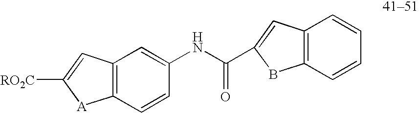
[RO2C]C1=CC2=C([A]1)C=CC(NC(C1=CC3=C(B1)C=CC=C3)=O)=C2
